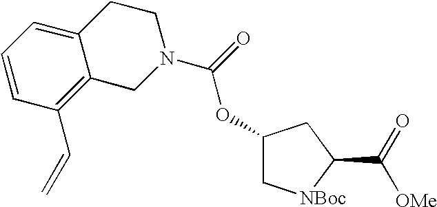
C1=CC(C=C)=C2C(=C1)CCN(C(=O)OC1C[NBoc]C(C(=O)[OMe])C1)C2
